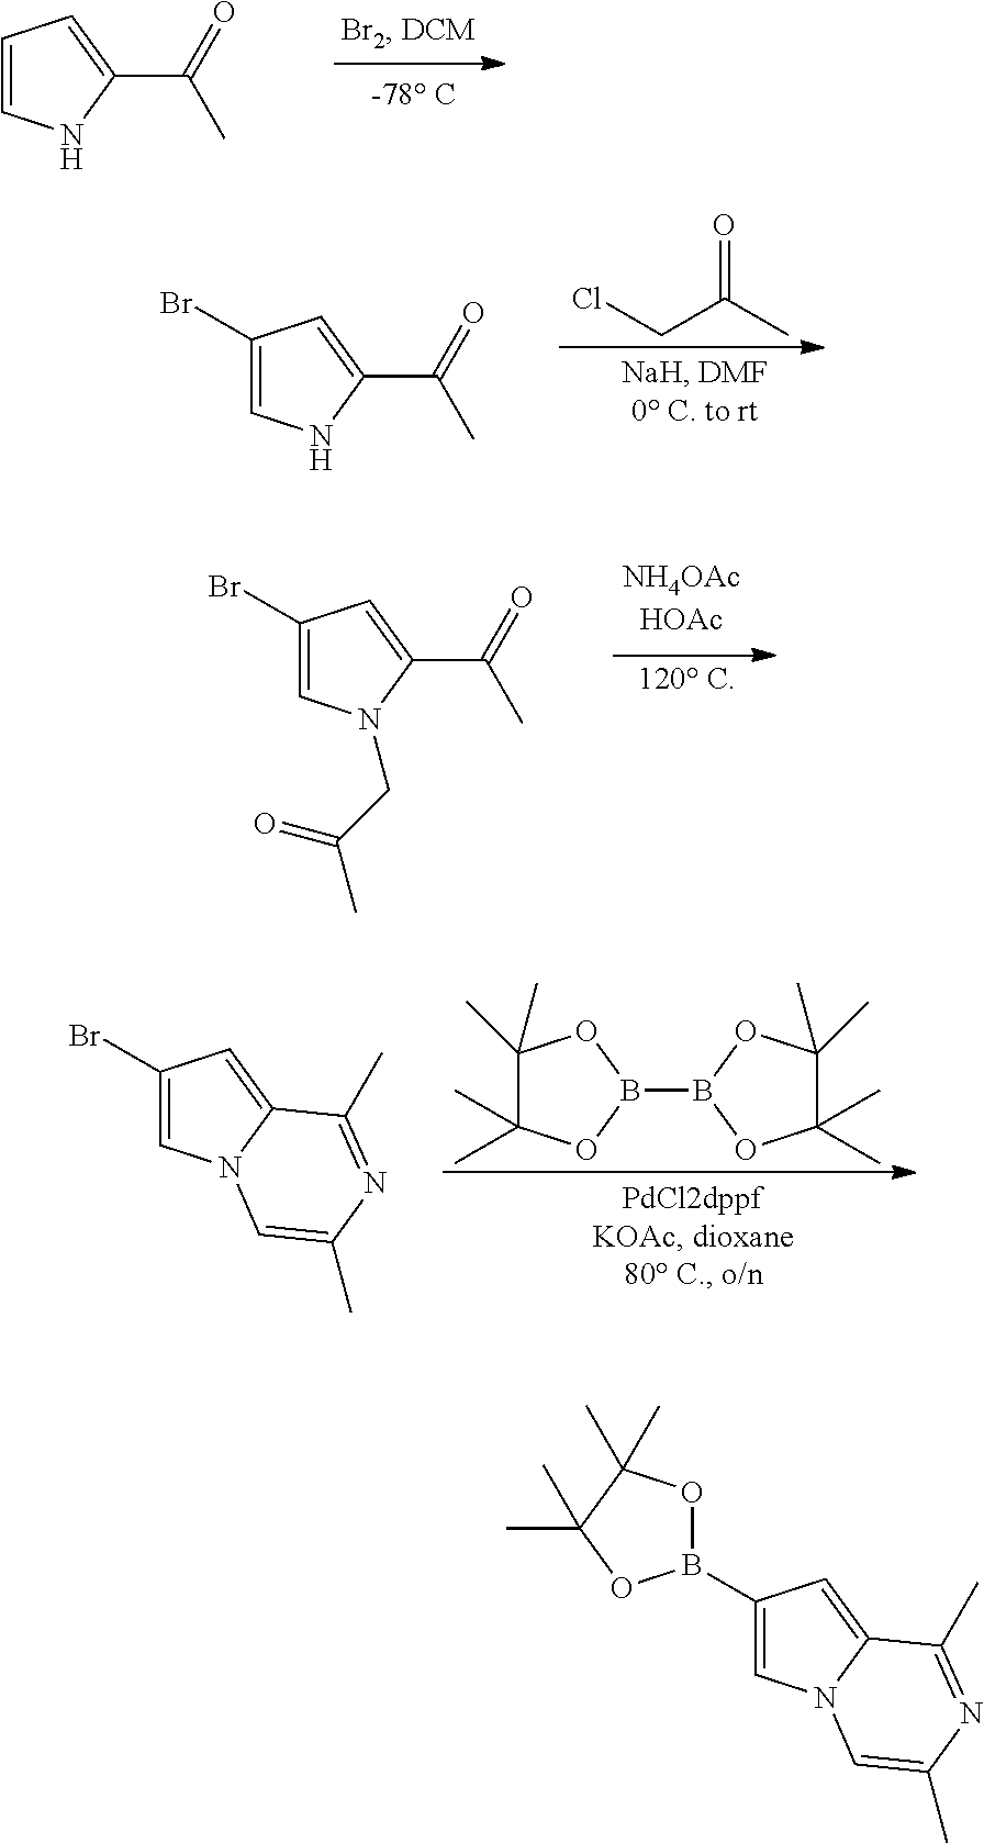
C1=CNC(C(=O)C)=C1.C1(Br)=CNC(C(=O)C)=C1.ClCC(C)=O.C1(Br)=CN(CC(C)=O)C(C(=O)C)=C1.C1(Br)=CN2C(=C1)C(C)=NC(C)=C2.C1(C)(C)C(C)(C)OB(B2OC(C)(C)C(C)(C)O2)O1.C1(B2OC(C)(C)C(C)(C)O2)=CN2C(=C1)C(C)=NC(C)=C2
